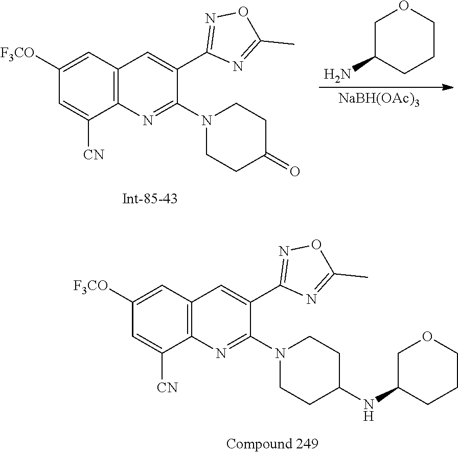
C1=C([F3CO])C=C([CN])C2=C1C=C(C1=NOC(C)=N1)C(N1CCC(=O)CC1)=N2.C1C(N)CCCO1.[NaBH(OAc)3].C1=C([F3CO])C=C([CN])C2=C1C=C(C1=NOC(C)=N1)C(N1CCC(NC3CCCOC3)CC1)=N2
